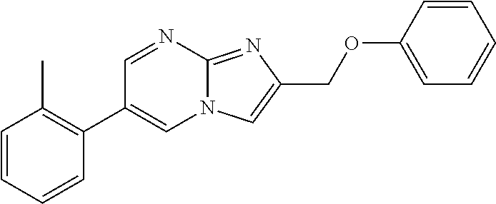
C1=NC2=NC(COC3=CC=CC=C3)=CN2C=C1C1=C(C)C=CC=C1
